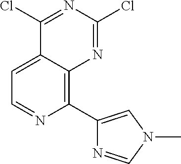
C1(C2=CN(C)C=N2)=C2C(=CC=N1)C(Cl)=NC(Cl)=N2
